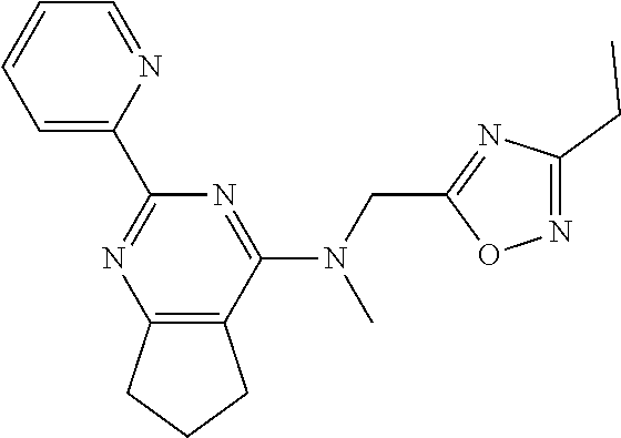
C12=C(C(N(CC3=NC(CC)=NO3)C)=NC(C3=CC=CC=N3)=N1)CCC2
